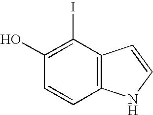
C1(O)=C(I)C2=C(C=C1)NC=C2
